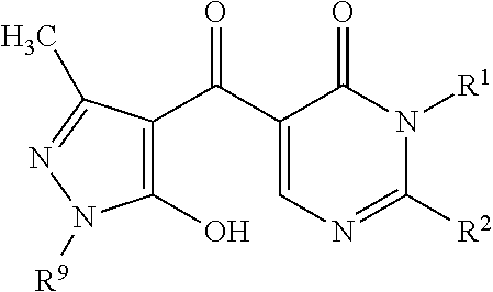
C1(C(=O)C2=C(O)N([R9])N=C2C)=CN=C([R2])N([R1])C1=O
